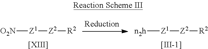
[O2N][Z1][Z2][R2].[[XIII]].[n2h][Z1][Z2][R2].[[III-1]]
